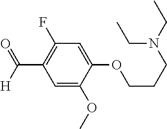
C1=C(OC)C(OCCCN(CC)CC)=CC(F)=C1C([H])=O
